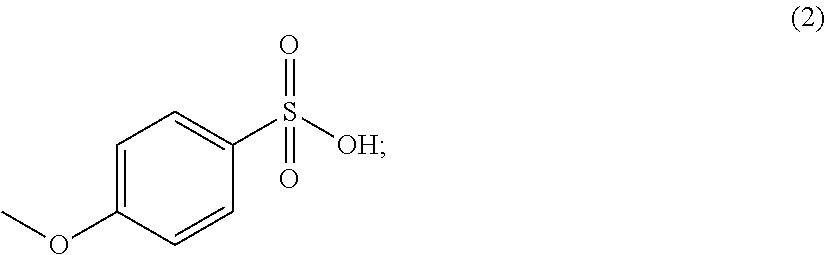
C1=C(OC)C=CC(S(=O)([OH])=O)=C1
